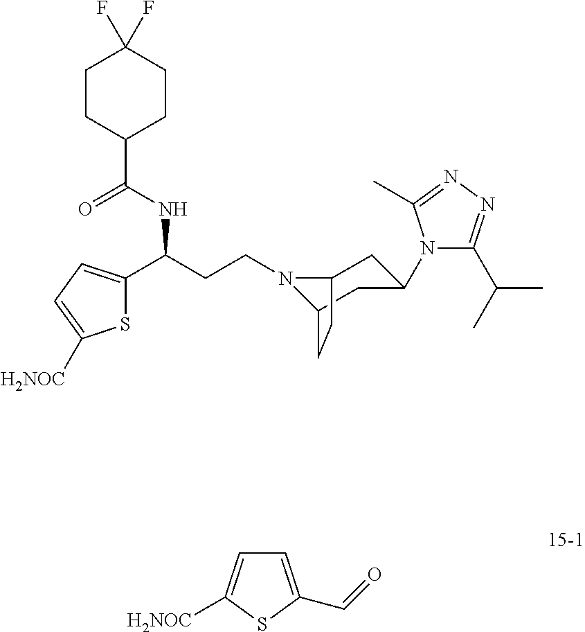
N1(CCC(C2=CC=C([H2NOC])S2)NC(C2CCC(F)(F)CC2)=O)C2CC(N3C(C(C)C)=NN=C3C)CC1CC2.C1=C(C=O)SC([H2NOC])=C1
